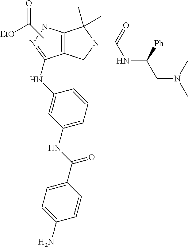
[EtO]C(=O)C.N1=C(NC2=CC(NC(C3=CC=C(N)C=C3)=O)=CC=C2)C2=C(N1)C(C)(C)N(C(NC(CN(C)C)[Ph])=O)C2
